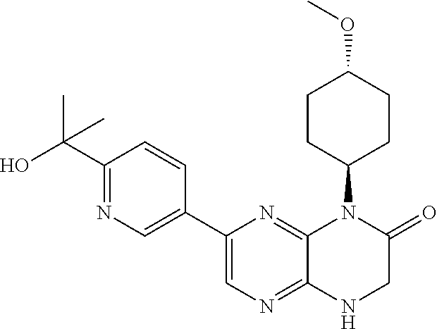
C1(C2=CN=C(C(O)(C)C)C=C2)=CN=C2C(=N1)N(C1CCC(OC)CC1)C(=O)CN2
